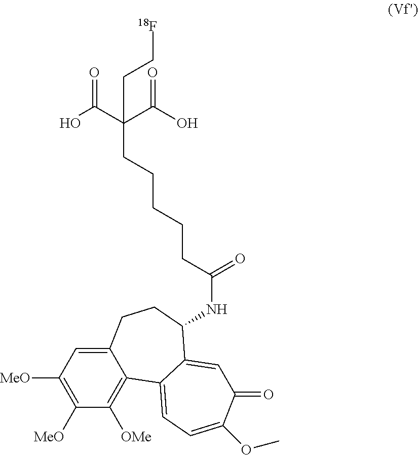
C1([MeO])=C([MeO])C=C2C(=C1[OMe])C1=CC=C(OC)C(=O)C=C1C(NC(CCCCCC(C(O)=O)(C(O)=O)CC[18F])=O)CC2
